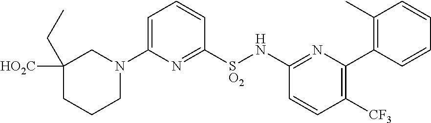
C1=C(N2CC([HO2C])(CC)CCC2)N=C([SO2]NC2=NC(C3=C(C)C=CC=C3)=C([CF3])C=C2)C=C1
